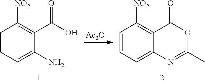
C1=CC=C(N)C(C(O)=O)=C1[NO2].C1=CC=C2C(=C1[NO2])C(=O)OC(C)=N2.[Ac2O]
